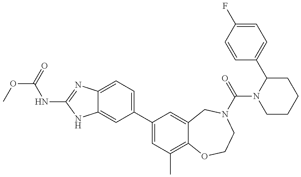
C12=CC=C(C3=CC(C)=C4C(=C3)CN(C(N3CCCCC3C3=CC=C(F)C=C3)=O)CCO4)C=C1NC(NC(=O)OC)=N2
